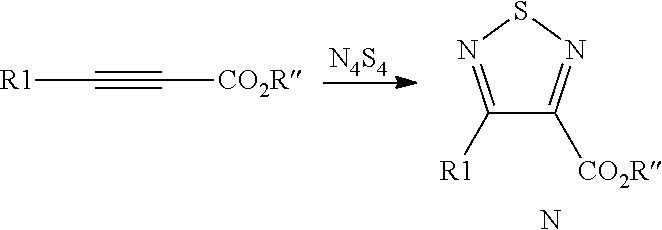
[R1]C#C[CO2R].[N4S4].C1([R1])=NSN=C1[CO2R].N
